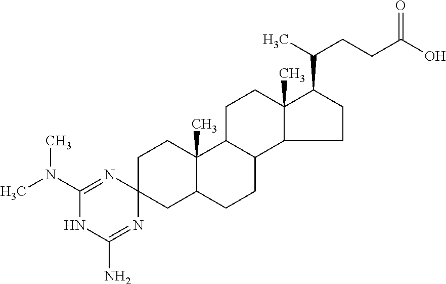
C1(N(C)C)=NC2(N=C(N)N1)CCC1(C)C(C2)CCC2C1CCC1(C)C2CCC1C(C)CCC(O)=O
